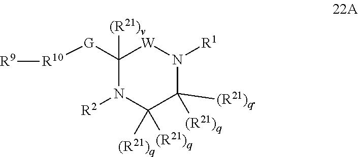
C1([G][R10][R9])([(R21)v])N([R2])C([(R21)q])([(R21)q])C([(R21)q])([(R21)q])N([R1])[W]1
